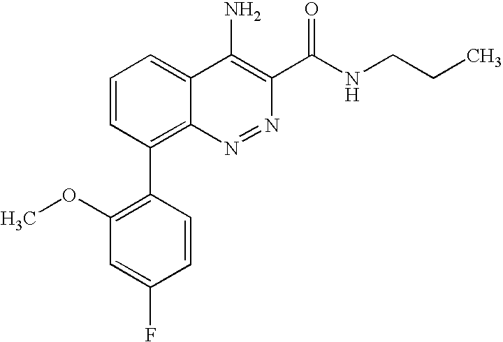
C1=CC(C2=C(OC)C=C(F)C=C2)=C2C(=C1)C(N)=C(C(NCCC)=O)N=N2
